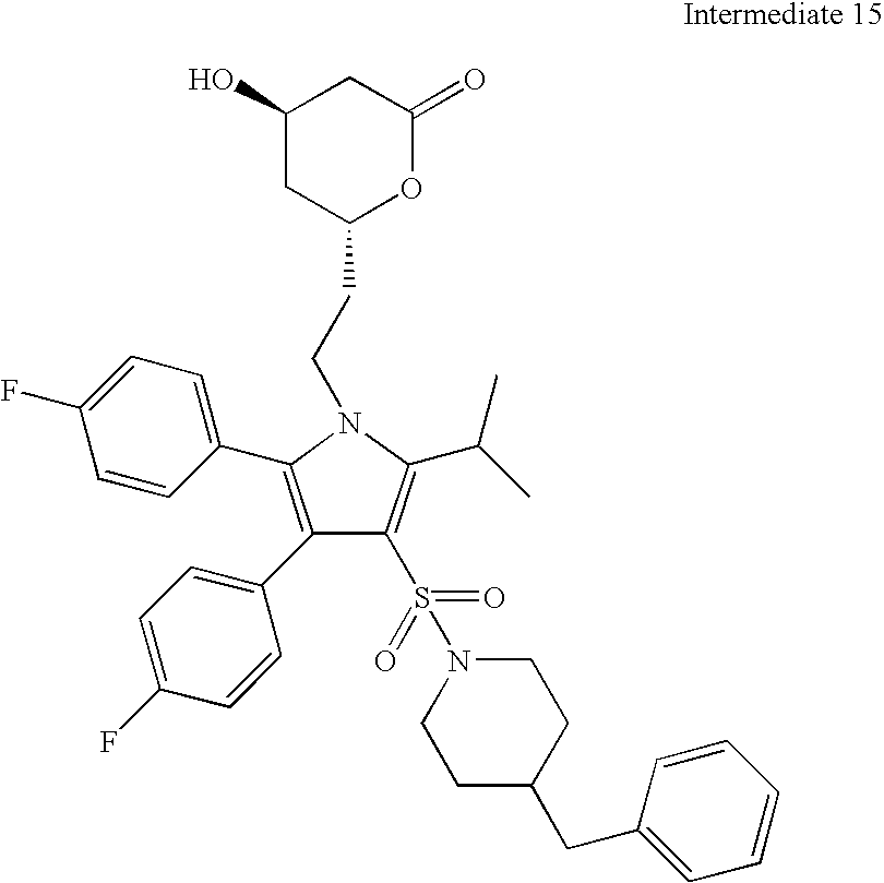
C1(S(N2CCC(CC3=CC=CC=C3)CC2)(=O)=O)=C(C(C)C)N(CCC2OC(=O)CC(O)C2)C(C2=CC=C(F)C=C2)=C1C1=CC=C(F)C=C1
